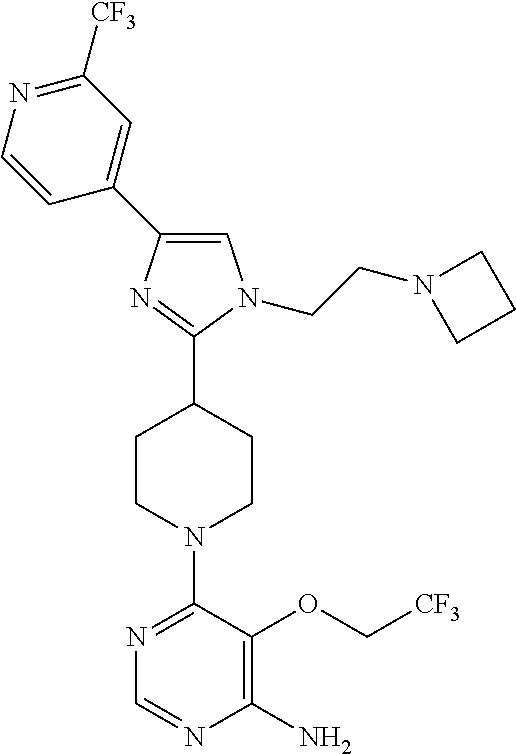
N1=C(N2CCC(C3=NC(C4=CC([CF3])=NC=C4)=CN3CCN3CCC3)CC2)C(OC[CF3])=C(N)N=C1
